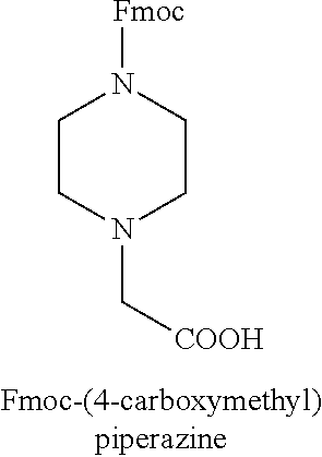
C1CN(C[COOH])CCN1[Fmoc]
